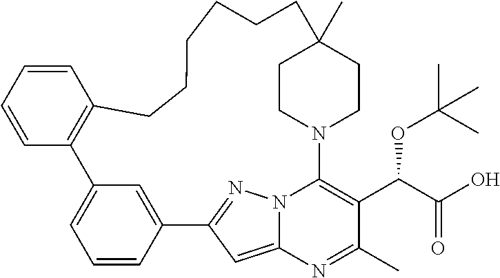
C1=CC2=CC(=C1)C1=C(C=CC=C1)CCCCCCC1(C)CCN(C3=C(C(C(O)=O)OC(C)(C)C)C(C)=NC4=CC2=NN43)CC1
